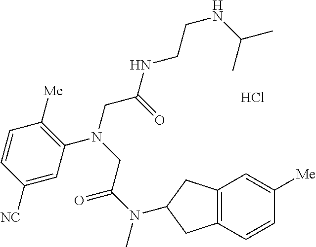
Cl.C1=C([NC])C=CC([Me])=C1N(CC(NCCNC(C)C)=O)CC(N(C)C1CC2=C(C=CC([Me])=C2)C1)=O
